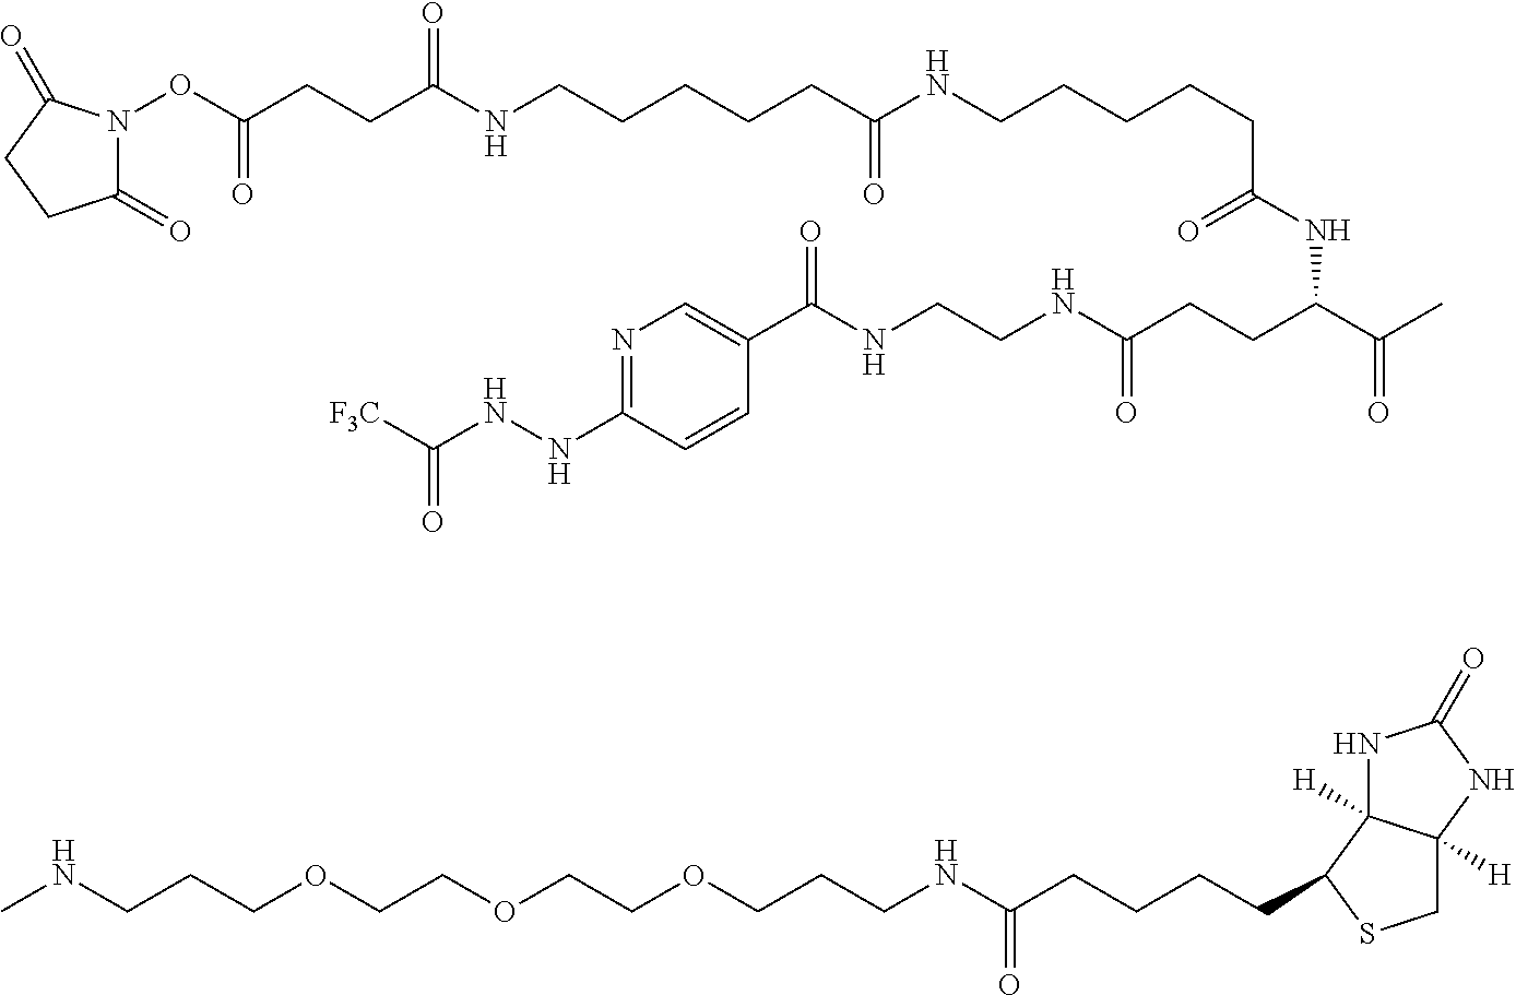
N1(OC(CCC(NCCCCCC(NCCCCCC(NC(C(C)=O)CCC(NCCNC(C2=CN=C(NNC([F3C])=O)C=C2)=O)=O)=O)=O)=O)=O)C(=O)CCC1=O.N(CCCOCCOCCOCCCNC(CCCCC1C2([H])C([H])(CS1)NC(=O)N2)=O)C
